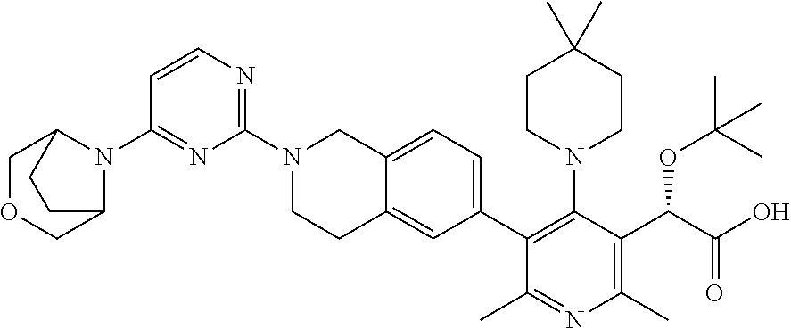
C1(N2C3COCC2CC3)=NC(N2CCC3=CC(C4=C(N5CCC(C)(C)CC5)C(C(C(=O)O)OC(C)(C)C)=C(C)N=C4C)=CC=C3C2)=NC=C1
